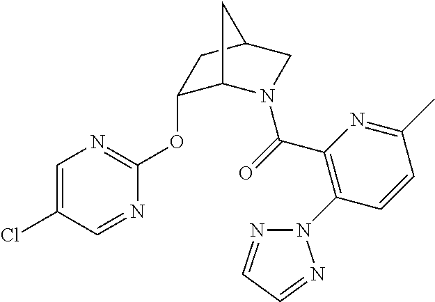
C1=C(Cl)C=NC(OC2C3N(C(=O)C4=C(N5N=CC=N5)C=CC(C)=N4)CC(C2)C3)=N1
